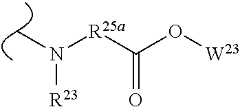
CN([R25a]C(=O)O[W23])[R23]
